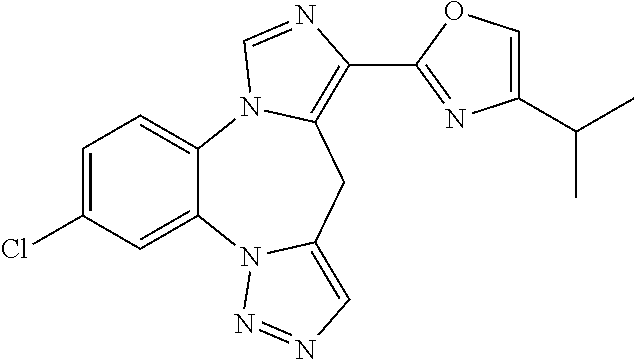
C1=C(Cl)C=C2C(=C1)N1C(=C(C3=NC(C(C)C)=CO3)N=C1)CC1=CN=NN21
